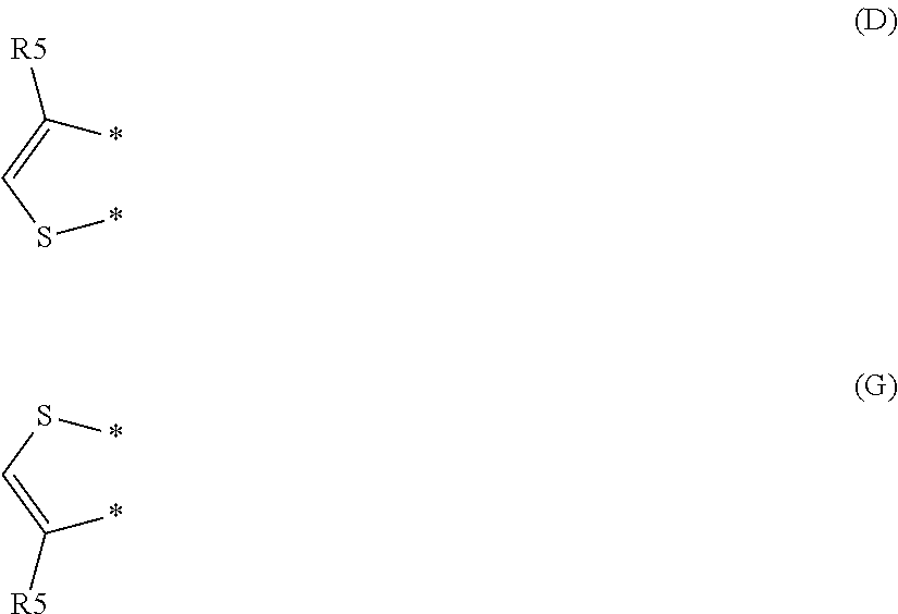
*SC=C(*)[R5].*SC=C(*)[R5]
